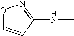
O1C=CC(NC)=N1
